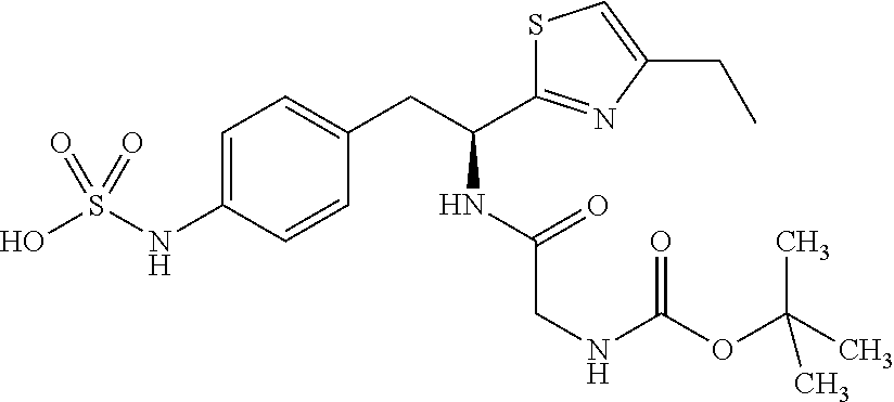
OS(NC1=CC=C(CC(C2=NC(CC)=CS2)NC(=O)CNC(=O)OC(C)(C)C)C=C1)(=O)=O
